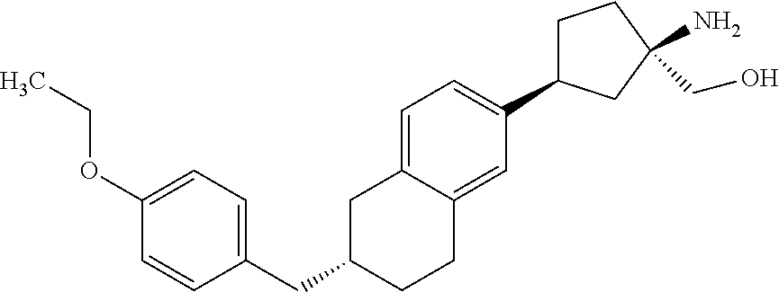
C1=C2C(=CC(C3CCC(N)(CO)C3)=C1)CCC(CC1=CC=C(OCC)C=C1)C2
